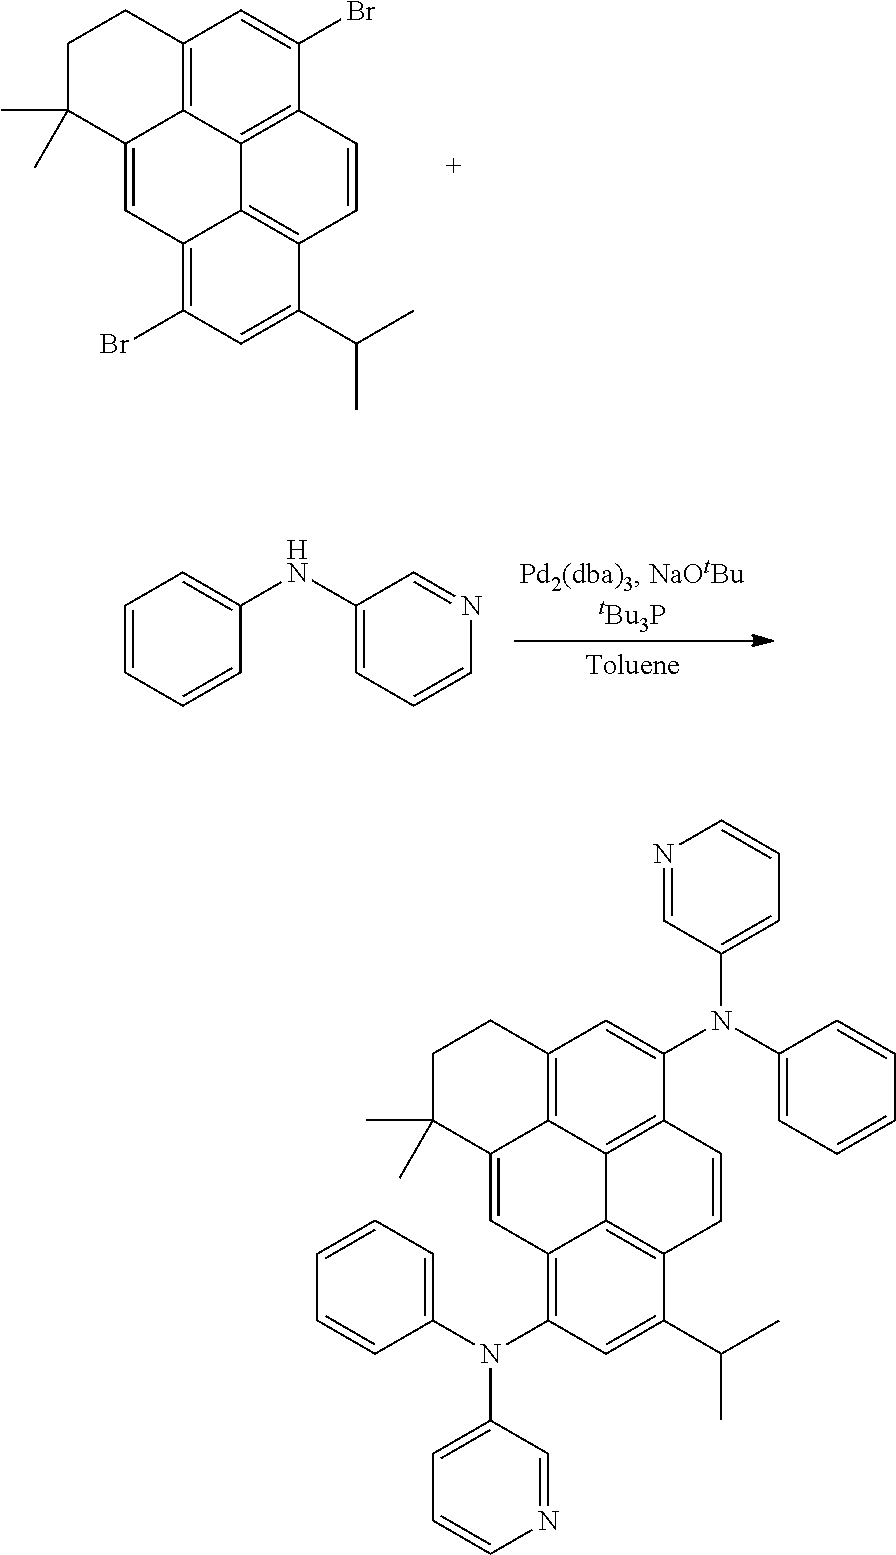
C1C(C)(C)C2=CC3=C(Br)C=C(C(C)C)C4=C3C3=C(C(Br)=CC(=C23)C1)C=C4.C1=CC=CC(NC2=CC=CN=C2)=C1.C1C(C)(C)C2=CC3=C(N(C4=CC=CN=C4)C4=CC=CC=C4)C=C(C(C)C)C4=C3C3=C(C(N(C5=CC=CC=C5)C5=CC=CN=C5)=CC(=C23)C1)C=C4
